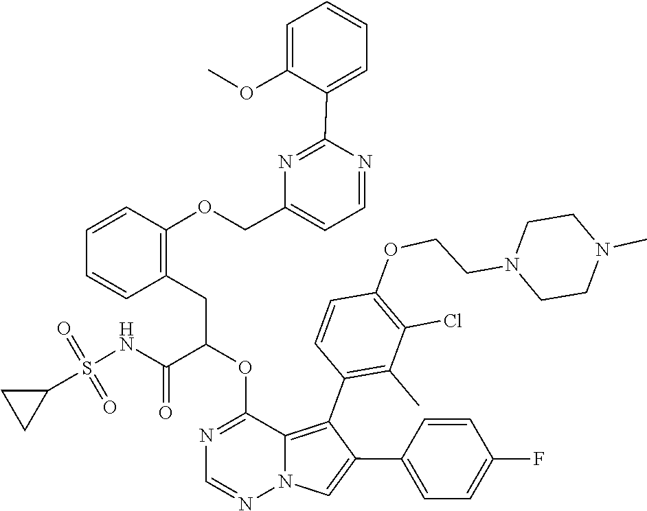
N1=CN=C(OC(CC2=C(OCC3=CC=NC(C4=CC=CC=C4OC)=N3)C=CC=C2)C(NS(=O)(=O)C2CC2)=O)C2=C(C3=C(C)C(Cl)=C(OCCN4CCN(C)CC4)C=C3)C(C3=CC=C(F)C=C3)=CN12
